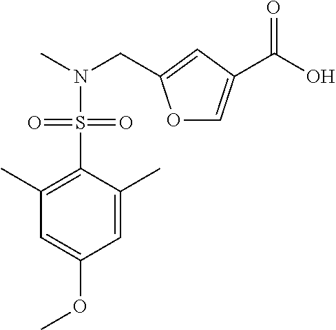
O1C=C(C(O)=O)C=C1CN(C)S(=O)(=O)C1=C(C)C=C(OC)C=C1C
